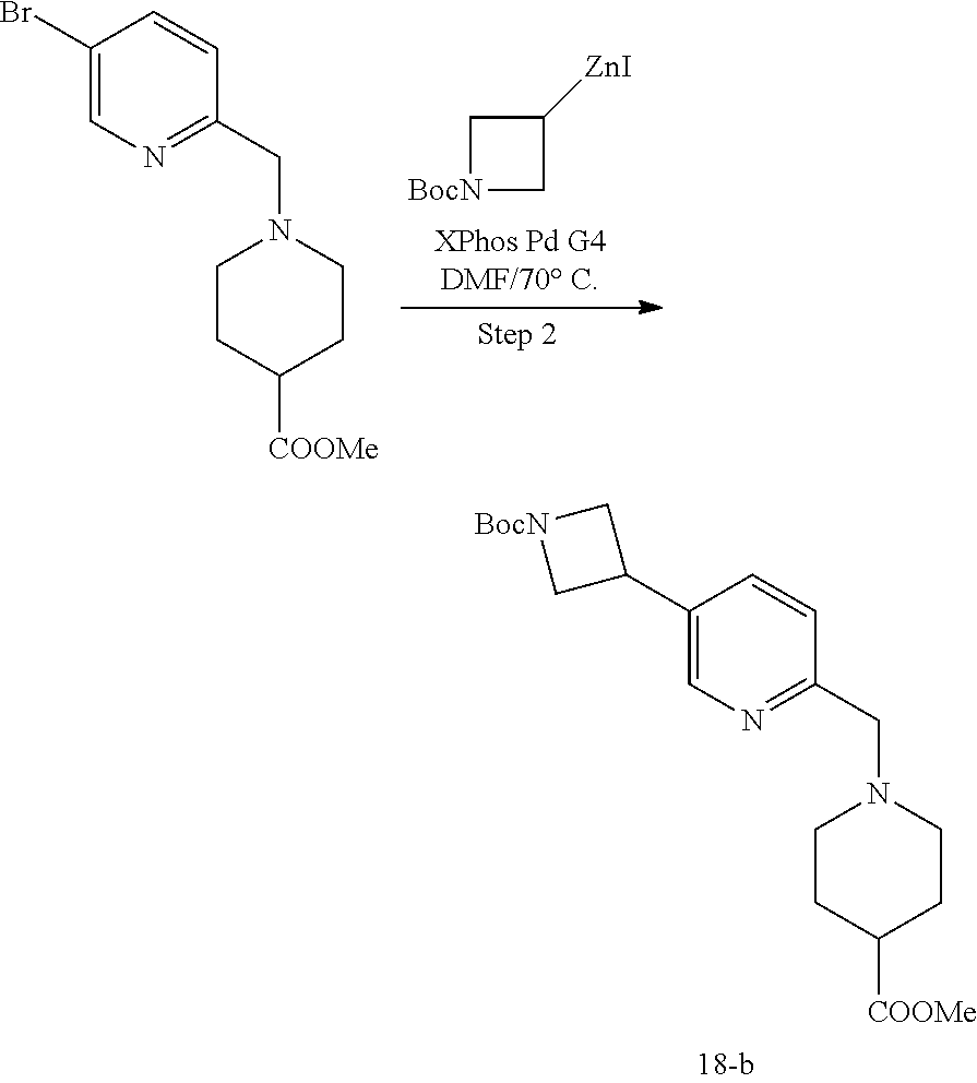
C1[BocN]CC1[ZnI].C1(Br)=CN=C(CN2CCC([COOMe])CC2)C=C1.C1(C2C[BocN]C2)=CN=C(CN2CCC([COOMe])CC2)C=C1
